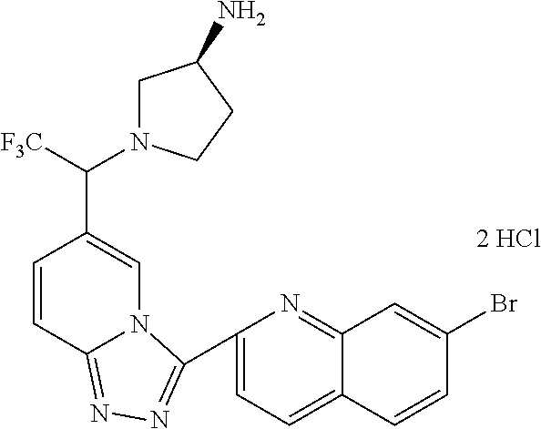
C1=C(C2=NN=C3C=CC(C([F3C])N4CC(N)CC4)=CN32)N=C2C(=C1)C=CC(Br)=C2
